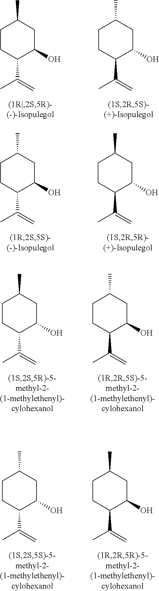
C1CC(C(C)=C)C(O)CC1C.C1CC(C(C)=C)C(O)CC1C.C1CC(C(C)=C)C(O)CC1C.C1CC(C(C)=C)C(O)CC1C.C1CC(C(C)=C)C(O)CC1C.C1CC(C(C)=C)C(O)CC1C.C1CC(C(C)=C)C(O)CC1C.C1CC(C(C)=C)C(O)CC1C
